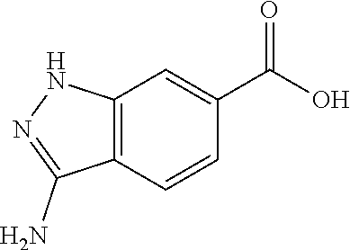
C12=C(C=CC(C(O)=O)=C1)C(N)=NN2
